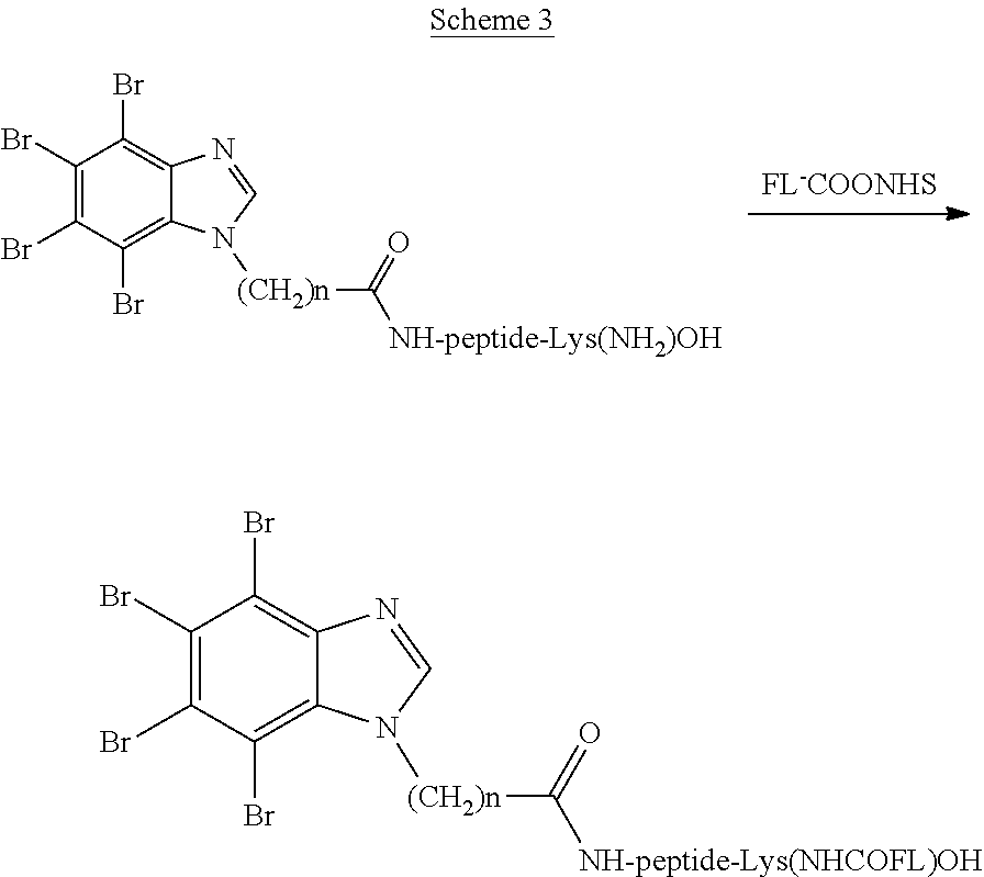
C1(Br)=C(Br)C(Br)=C2C(=C1Br)N=CN2[(CH2)n]C([NH-peptide-Lys(NH2)OH])=O.C1(Br)=C(Br)C(Br)=C2C(=C1Br)N=CN2[(CH2)n]C([NH-peptide-Lys(NHCOFL)OH])=O
